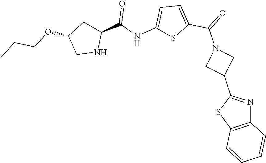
C12=C(SC(C3CN(C(=O)C4=CC=C(NC(=O)C5CC(OCCC)CN5)S4)C3)=N1)C=CC=C2
